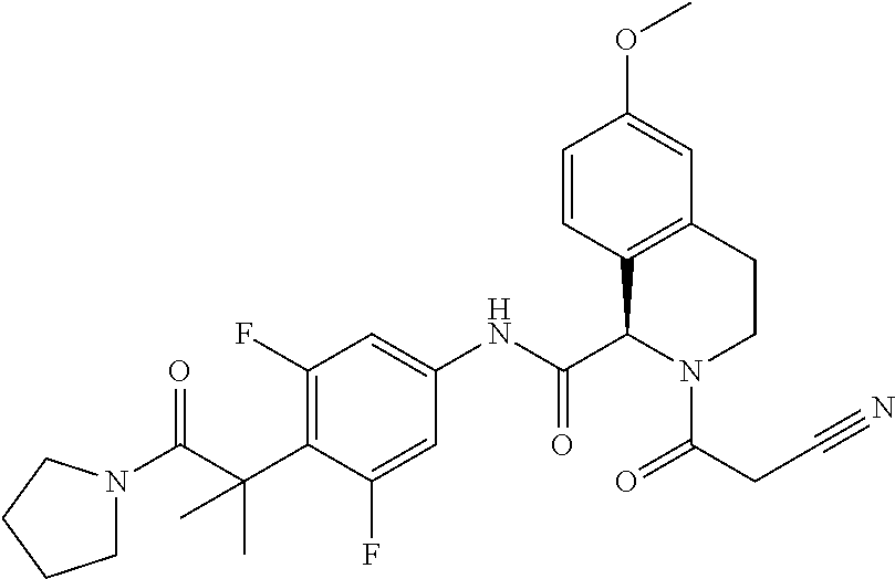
C1(F)=C(C(C)(C)C(=O)N2CCCC2)C(F)=CC(NC(C2C3=C(CCN2C(=O)CC#N)C=C(OC)C=C3)=O)=C1
